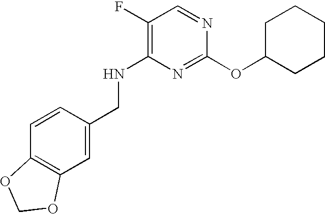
C1C(OC2=NC(NCC3=CC4=C(C=C3)OCO4)=C(F)C=N2)CCCC1
